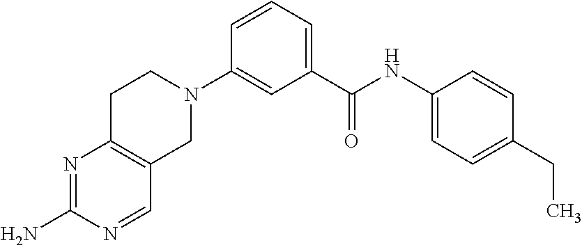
N1=C(N)N=CC2=C1CCN(C1=CC(C(NC3=CC=C(CC)C=C3)=O)=CC=C1)C2
